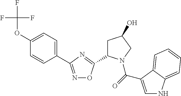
FC(F)(F)OC1=CC=C(C2=NOC(C3CC(O)CN3C(=O)C3=CNC4=CC=CC=C43)=N2)C=C1
